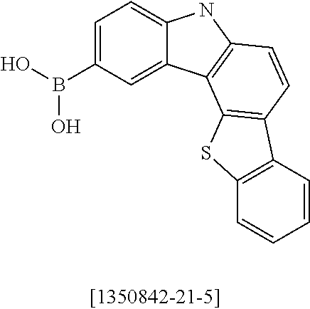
C1=C(B(O)O)C=C2C(=C1)NC1=C2C2=C(C=C1)C1=C(S2)C=CC=C1
